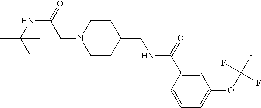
C1(C(=O)NCC2CCN(CC(NC(C)(C)C)=O)CC2)=CC(OC(F)(F)F)=CC=C1
